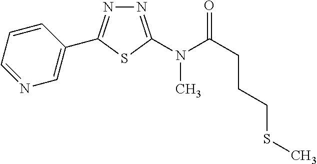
N1=C(N(C(CCCSC)=O)C)SC(C2=CN=CC=C2)=N1
